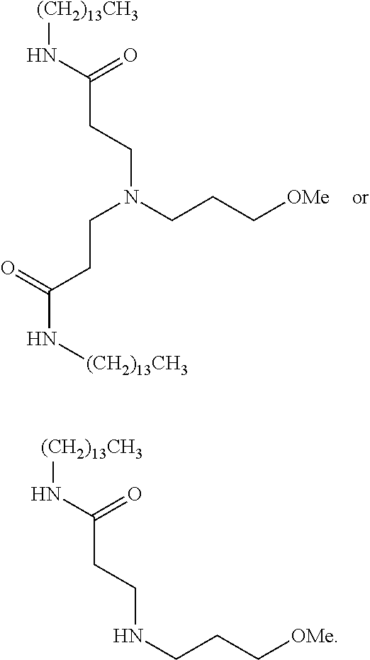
N(CCC[OMe])CCC(N[(CH2)13CH3])=O.C(N(CCC[OMe])CCC(N[(CH2)13CH3])=O)CC(N[(CH2)13CH3])=O
